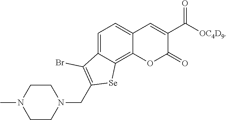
C1CN(C)CCN1CC1=C(Br)C2=CC=C3C(=C2[Se]1)OC(=O)C(C([OC4D9])=O)=C3
